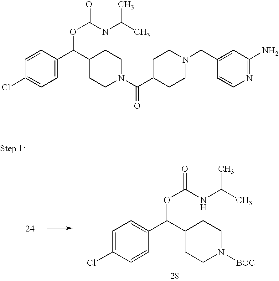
C1=C(Cl)C=CC(C(C2CCN([BOC])CC2)OC(=O)NC(C)C)=C1.C1=CC(C(C2CCN(C(C3CCN(CC4=CC(N)=NC=C4)CC3)=O)CC2)OC(=O)NC(C)C)=CC=C1Cl
